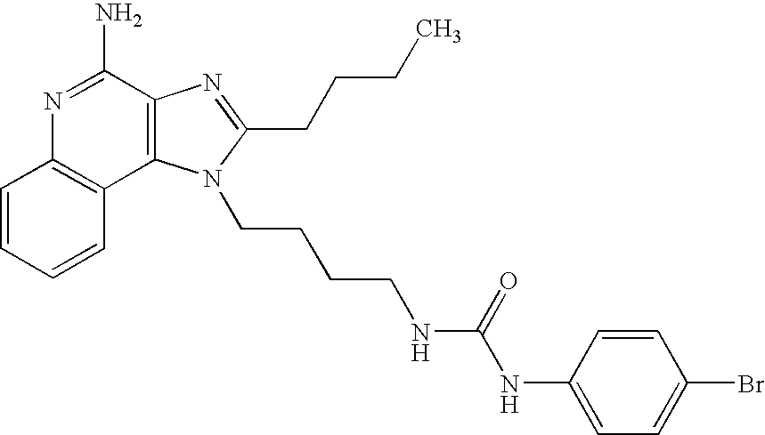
C1=CC=CC2=C1N=C(N)C1=C2N(CCCCNC(NC2=CC=C(Br)C=C2)=O)C(CCCC)=N1
